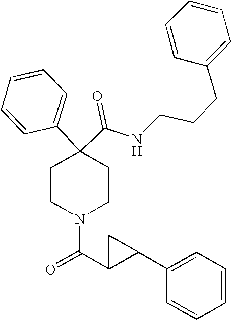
N(C(C1(C2=CC=CC=C2)CCN(C(=O)C2C(C3=CC=CC=C3)C2)CC1)=O)CCCC1=CC=CC=C1
